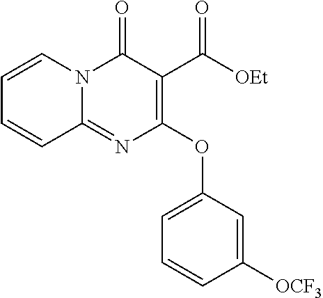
C1=CN2C(=NC(OC3=CC=CC([OCF3])=C3)=C(C([OEt])=O)C2=O)C=C1
